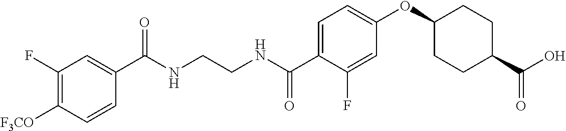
C1(C(NCCNC(C2=CC=C(OC3CCC(C(O)=O)CC3)C=C2F)=O)=O)=CC(F)=C([F3CO])C=C1
